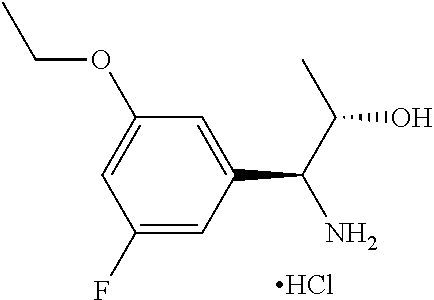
C1=C(F)C=C(OCC)C=C1C(C(C)O)N.Cl
